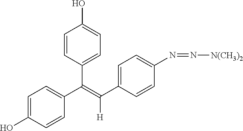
C1=CC(O)=CC=C1C(=C([H])C1=CC=C(N=N[N(CH3)2])C=C1)C1=CC=C(O)C=C1
